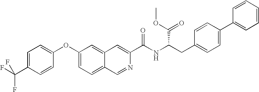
C1=C(C(F)(F)F)C=CC(OC2=CC=C3C(=C2)C=C(C(NC(CC2=CC=C(C4=CC=CC=C4)C=C2)C(=O)OC)=O)N=C3)=C1
